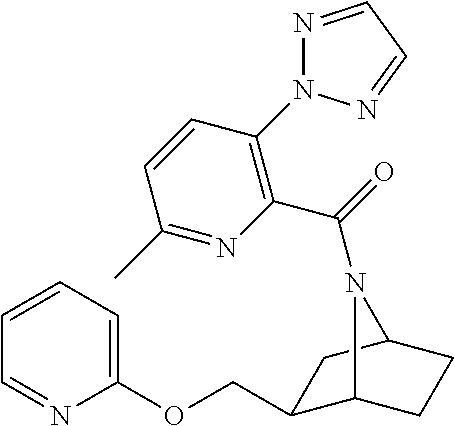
C1(COC2=CC=CC=N2)C2CCC(C1)N2C(=O)C1=C(N2N=CC=N2)C=CC(C)=N1
